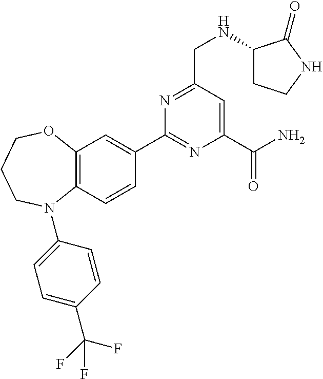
C12=C(C=CC(C3=NC(C(N)=O)=CC(CNC4CCNC4=O)=N3)=C1)N(C1=CC=C(C(F)(F)F)C=C1)CCCO2
